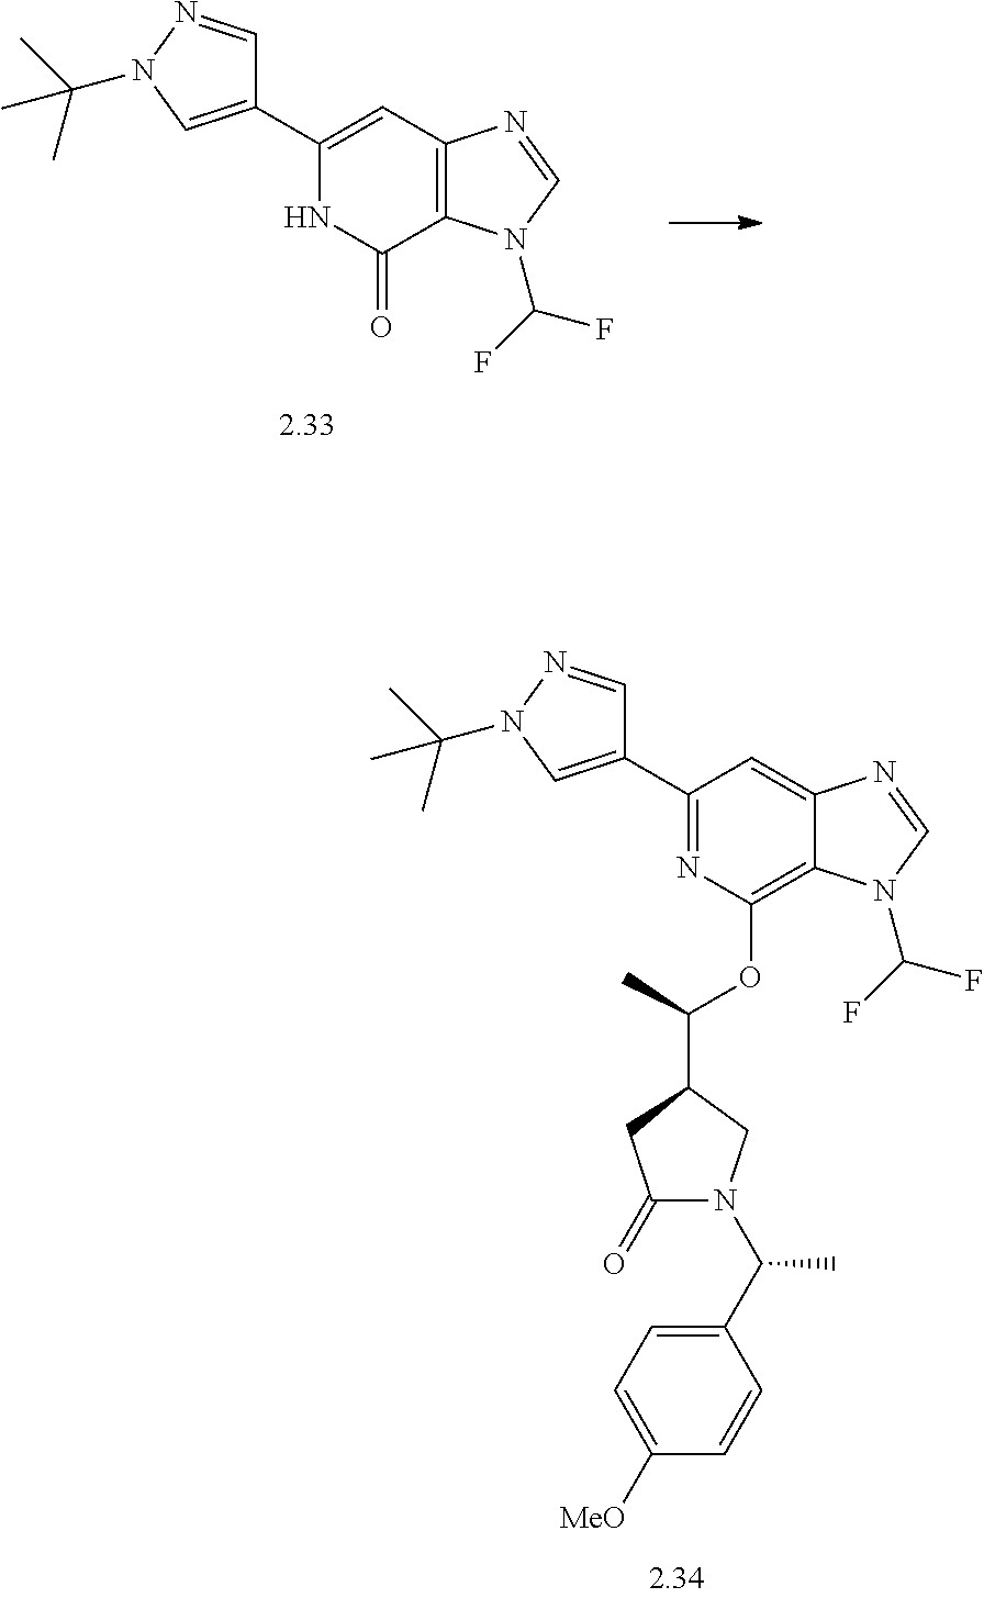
C1(C2=CN(C(C)(C)C)N=C2)=CC2=C(C(=O)N1)N(C(F)F)C=N2.C1(C2=CN(C(C)(C)C)N=C2)=NC(OC(C)C2CC(=O)N(C(C3=CC=C([MeO])C=C3)C)C2)=C2C(=C1)N=CN2C(F)F
